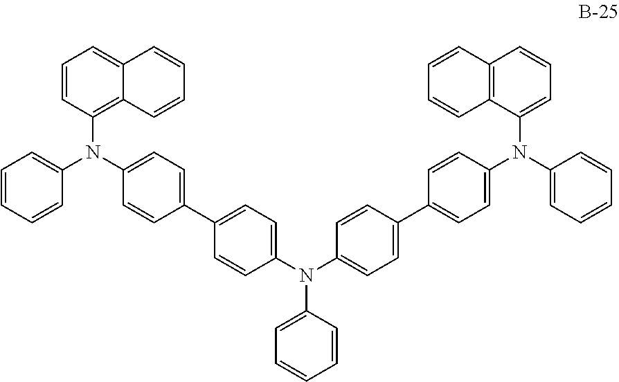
C1=CC(N(C2=CC=C(C3=CC=C(N(C4=CC=CC=C4)C4=CC=C(C5=CC=C(N(C6=CC=CC7=C6C=CC=C7)C6=CC=CC=C6)C=C5)C=C4)C=C3)C=C2)C2=CC=CC=C2)=C2C(=C1)C=CC=C2
